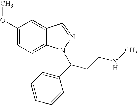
C1(OC)=CC=C2C(=C1)C=NN2C(CCNC)C1=CC=CC=C1
